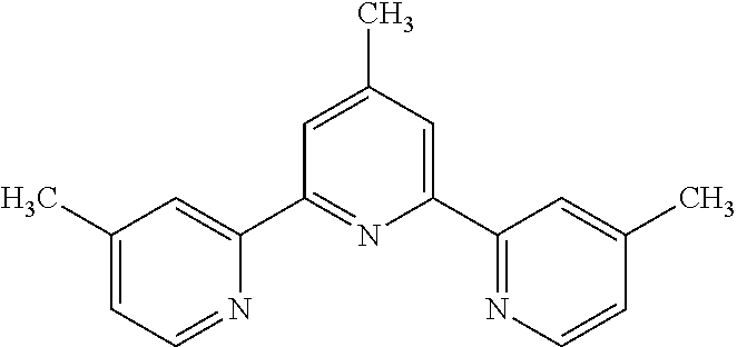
C1(C)=CC=NC(C2=NC(C3=NC=CC(C)=C3)=CC(C)=C2)=C1
